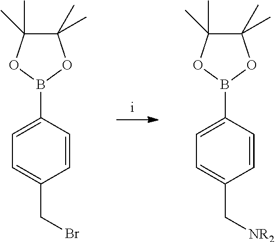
C1(B2OC(C)(C)C(C)(C)O2)=CC=C(CBr)C=C1.C1(B2OC(C)(C)C(C)(C)O2)=CC=C(C[NR2])C=C1
